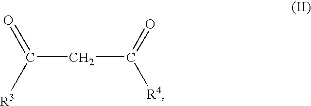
O=C([R3])CC(=O)[R4]
